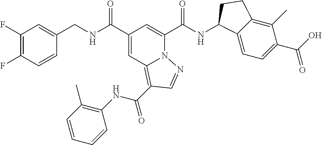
C1(F)=C(F)C=CC(CNC(C2=CC3=C(C(NC4=C(C)C=CC=C4)=O)C=NN3C(C(NC3C4=CC=C(C(O)=O)C(C)=C4CC3)=O)=C2)=O)=C1
